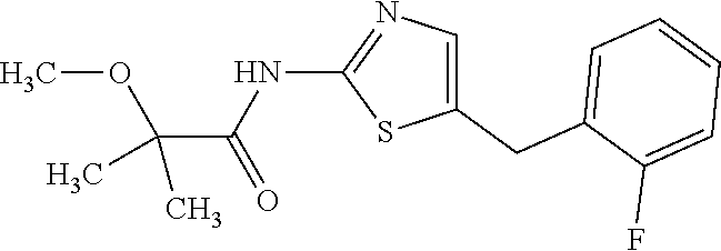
C1(CC2=CC=CC=C2F)=CN=C(NC(C(C)(OC)C)=O)S1
